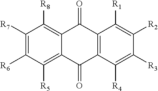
C12=C([R8])C([R7])=C([R6])C([R5])=C1C(=O)C1=C(C2=O)C([R1])=C([R2])C([R3])=C1[R4]
